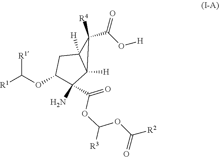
[R1]C(OC1C(N)(C(OC(OC(=O)[R2])[R3])=O)C2([H])C([H])(C1)C2([R4])C(O[H])=O)[R1]
